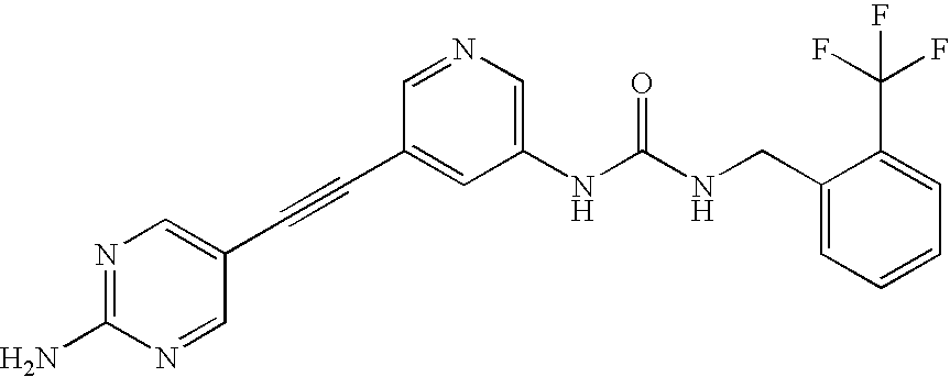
N1=C(N)N=CC(C#CC2=CC(NC(NCC3=CC=CC=C3C(F)(F)F)=O)=CN=C2)=C1
